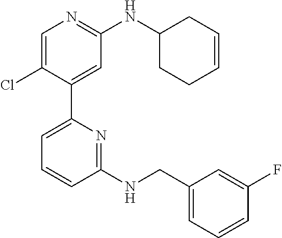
C1=C(Cl)C(C2=CC=CC(NCC3=CC=CC(F)=C3)=N2)=CC(NC2CCC=CC2)=N1
